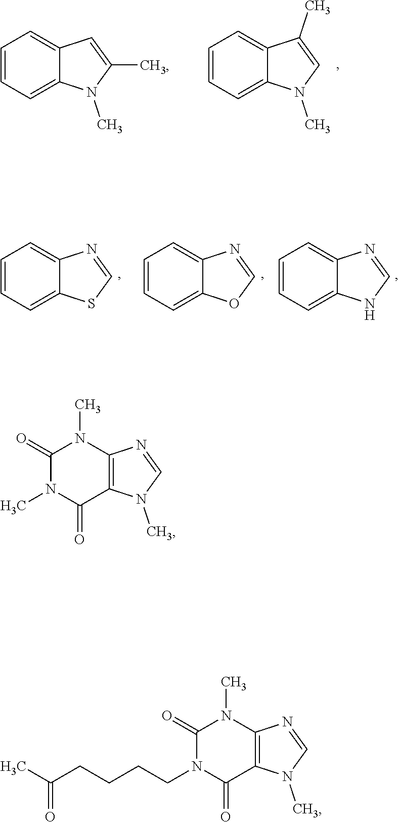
C1=CC=C2C(=C1)C=C(C)N2C.C1=CC=C2C(=C1)C(C)=CN2C.C1=CC=C2C(=C1)N=CS2.C1=CC=C2C(=C1)N=CO2.C1=CC=C2C(=C1)N=CN2.C1(=O)N(C)C(=O)C2=C(N1C)N=CN2C.C1(=O)N(CCCCC(C)=O)C(=O)C2=C(N1C)N=CN2C
